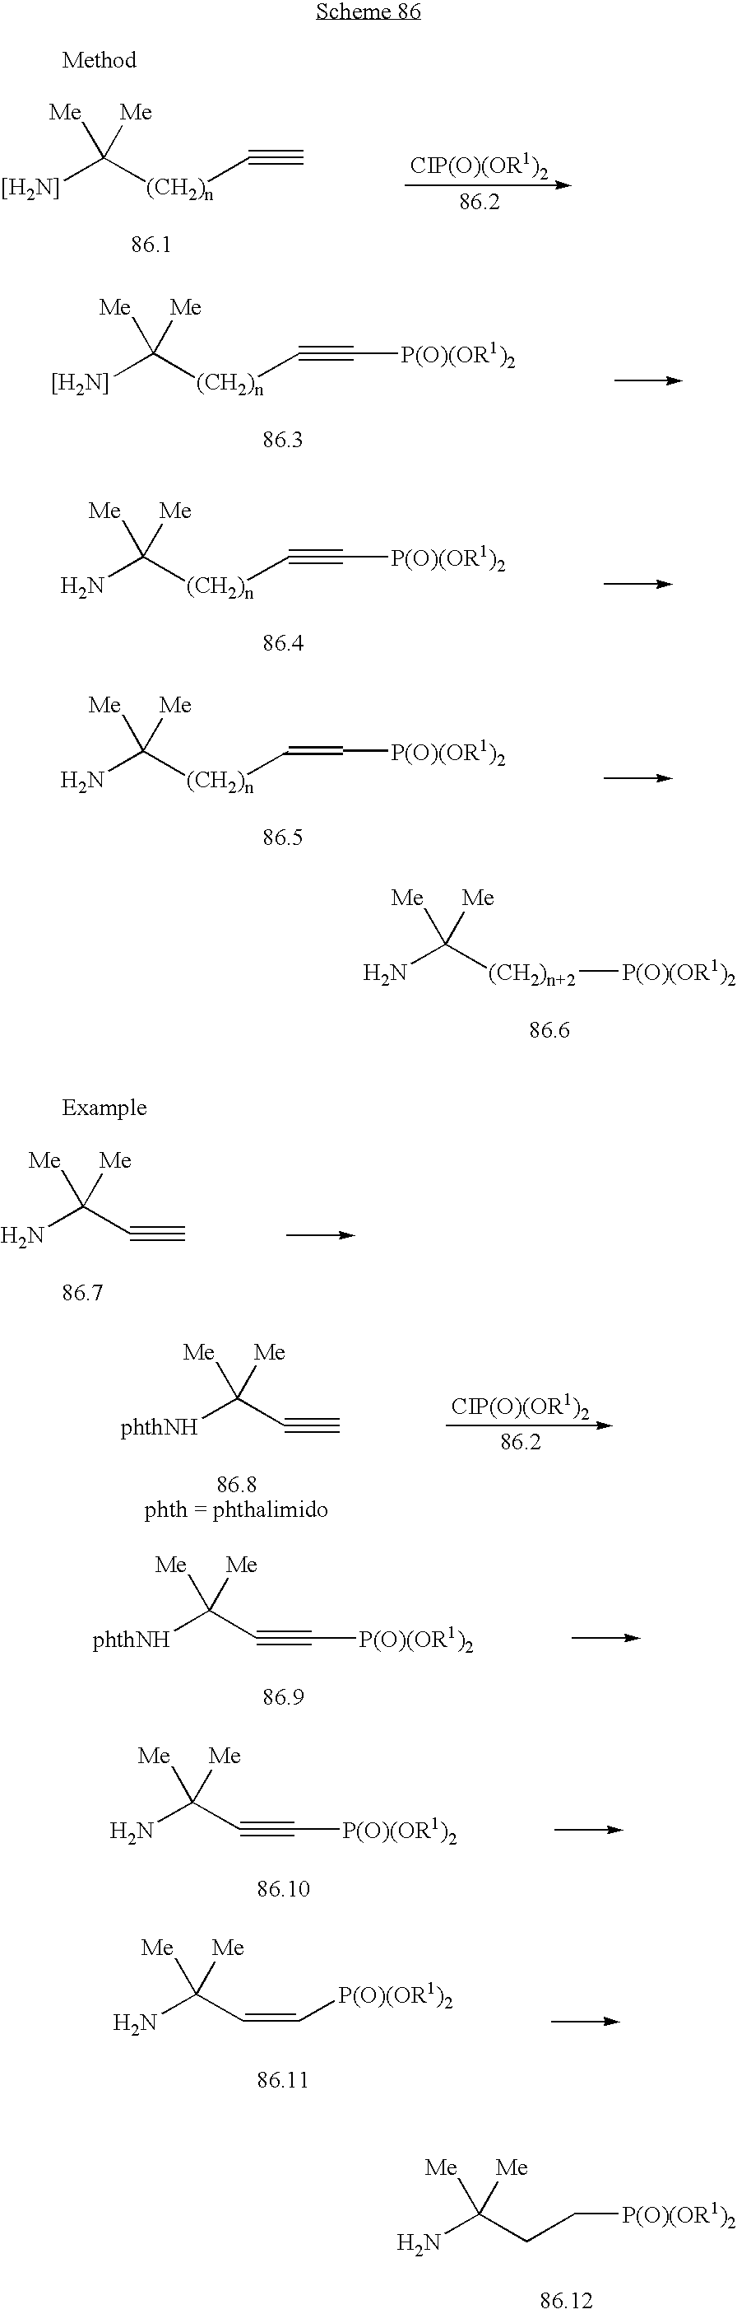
[[H2N]]C([(CH2)n]C#C)([Me])[Me].[[H2N]]C([(CH2)n]C#C[P(O)(OR1)2])([Me])[Me].NC([(CH2)n]C#C[P(O)(OR1)2])([Me])[Me].NC([(CH2)n]C=C[P(O)(OR1)2])([Me])[Me].NC([(CH2)n+2][P(O)(OR1)2])([Me])[Me].[phthNH]C(C#C)([Me])[Me].[phthNH]C(C#C[P(O)(OR1)2])([Me])[Me].NC(C#C[P(O)(OR1)2])([Me])[Me].NC(C=C[P(O)(OR1)2])([Me])[Me].NC(CC[P(O)(OR1)2])([Me])[Me].NC(C#C)([Me])[Me]
